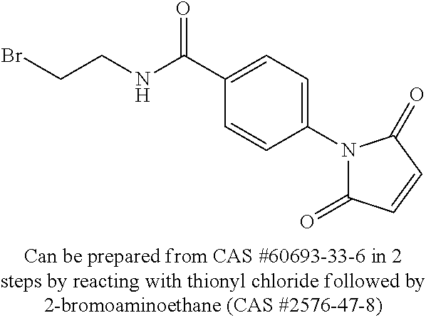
C1(C(NCCBr)=O)=CC=C(N2C(=O)C=CC2=O)C=C1
